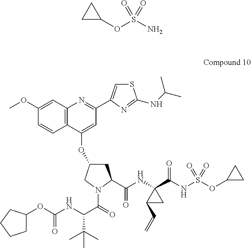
C1(OS(N)(=O)=O)CC1.C12=C(C=C(OC)C=C1)N=C(C1=CSC(NC(C)C)=N1)C=C2OC1CC(C(NC2(C(NS(=O)(=O)OC3CC3)=O)C(C=C)C2)=O)N(C(=O)C(NC(OC2CCCC2)=O)C(C)(C)C)C1
